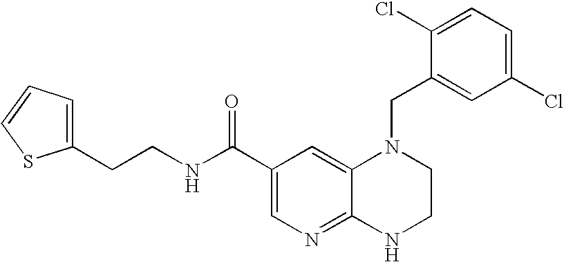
C12=NC=C(C(NCCC3=CC=CS3)=O)C=C1N(CC1=CC(Cl)=CC=C1Cl)CCN2
